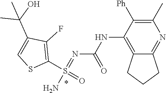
C1(F)=C(S(=NC(NC2=C3CCCC3=NC(C)=C2[Ph])=O)(=O)N)SC=C1C(C)(C)O
